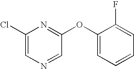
C1(Cl)=CN=CC(OC2=CC=CC=C2F)=N1
